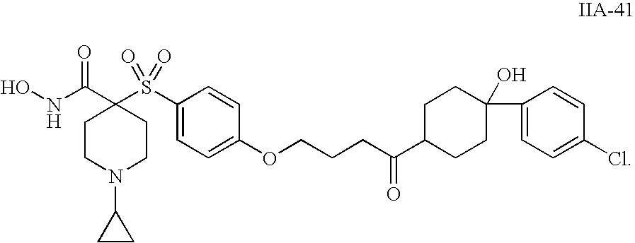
ONC(C1(S(C2=CC=C(OCCCC(=O)C3CCC(O)(C4=CC=C(Cl)C=C4)CC3)C=C2)(=O)=O)CCN(C2CC2)CC1)=O
